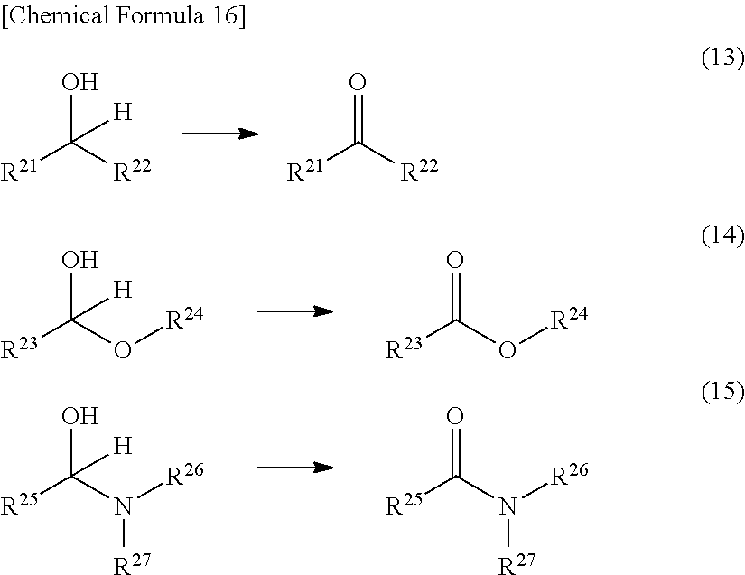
[R21]C([R22])(O)[H].[R21]C([R22])=O.[R23]C(O[R24])(O)[H].[R23]C(O[R24])=O.[R25]C(N([R26])[R27])(O)[H].[R25]C(N([R26])[R27])=O
